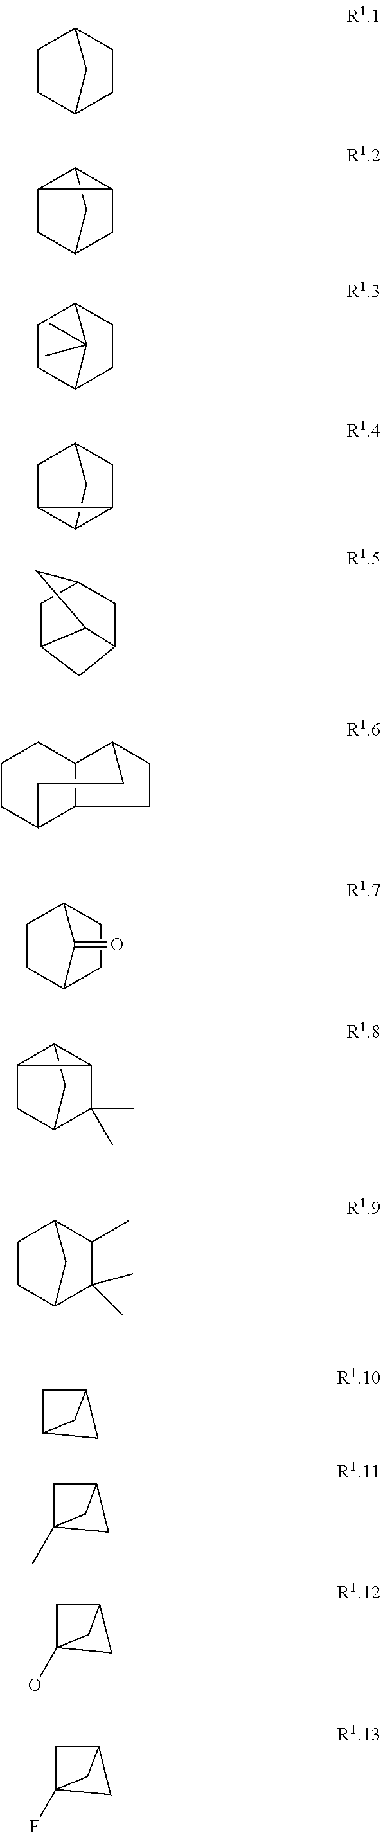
C1CC2CCC1C2.C12CC3CC1C2C3.C1CC2CCC1C2(C)C.C1C2C3C2CC1C3.C1C2CC3CC1CC23.C1CCC2C3C1CCC2CC3.C1CC2CCC1C2=O.C12CC3C(C)(C)C1C2C3.C1CC2C(C)(C)C(C)C1C2.C1C2CC1C2.C1C2(C)CC1C2.C1C2(O)CC1C2.C1C2(F)CC1C2
